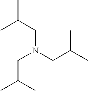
C(N(CC(C)C)CC(C)C)C(C)C
